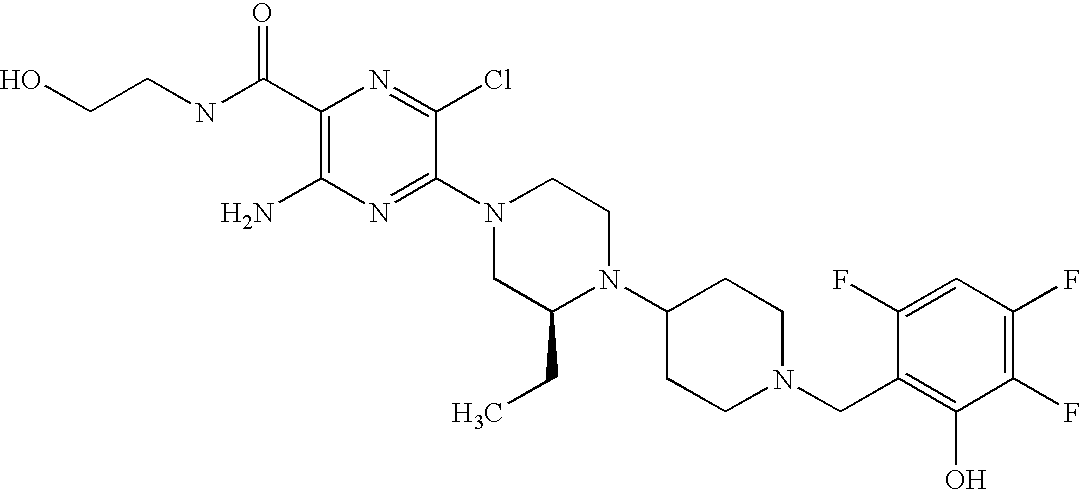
C1(C(NCCO)=O)=C(N)N=C(N2CC(CC)N(C3CCN(CC4=C(O)C(F)=C(F)C=C4F)CC3)CC2)C(Cl)=N1
